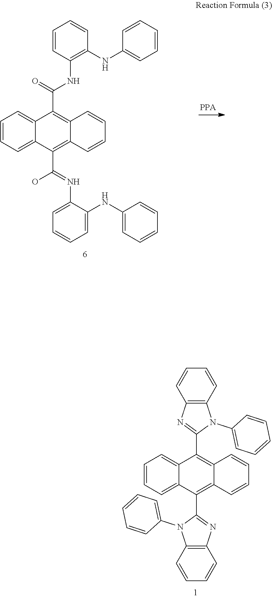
C1=CC=C2C(=C1)C(C(NC1=C(NC3=CC=CC=C3)C=CC=C1)=O)=C1C(=C2C(=NC2=CC=CC=C2NC2=CC=CC=C2)O)C=CC=C1.C1=CC=C2C(=C1)C(C1=NC3=C(N1C1=CC=CC=C1)C=CC=C3)=C1C(=C2C2=NC3=C(N2C2=CC=CC=C2)C=CC=C3)C=CC=C1
